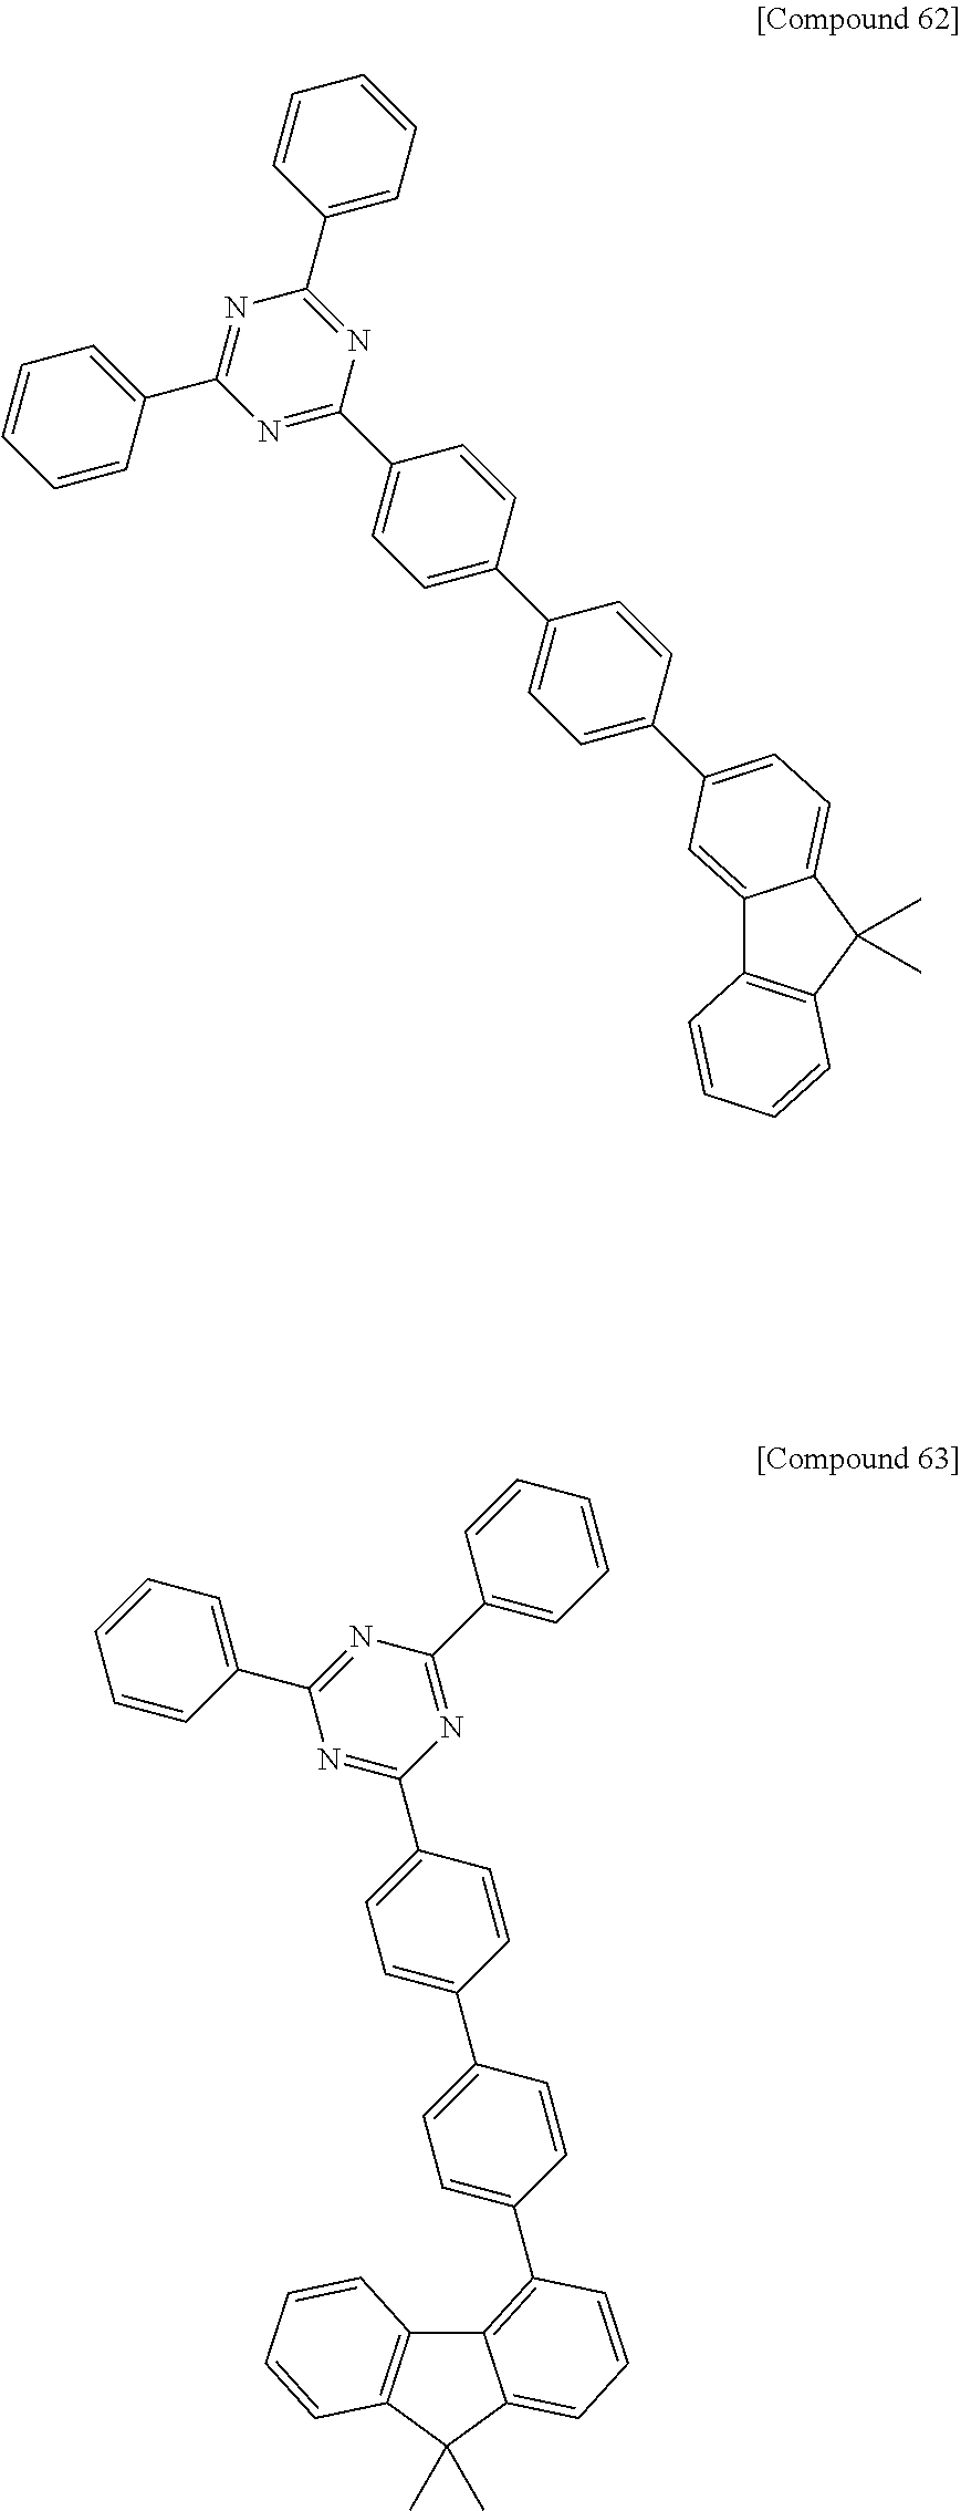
C1=CC=C(C2=NC(C3=CC=CC=C3)=NC(C3=CC=C(C4=CC=C(C5=CC=C6C(=C5)C5=C(C6(C)C)C=CC=C5)C=C4)C=C3)=N2)C=C1.C12=C(C3=CC=C(C4=CC=C(C5=NC(C6=CC=CC=C6)=NC(C6=CC=CC=C6)=N5)C=C4)C=C3)C=CC=C1C(C)(C)C1=C2C=CC=C1
